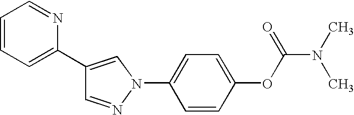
C1=NN(C2=CC=C(OC(=O)N(C)C)C=C2)C=C1C1=CC=CC=N1
